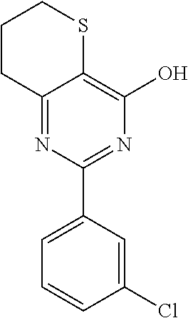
C1CC2=NC(C3=CC=CC(Cl)=C3)=NC(O)=C2SC1
